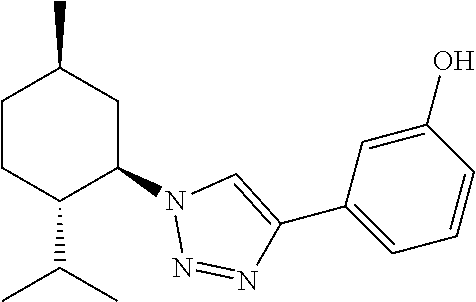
C1CC(C(C)C)C(N2N=NC(C3=CC=CC(O)=C3)=C2)CC1C
